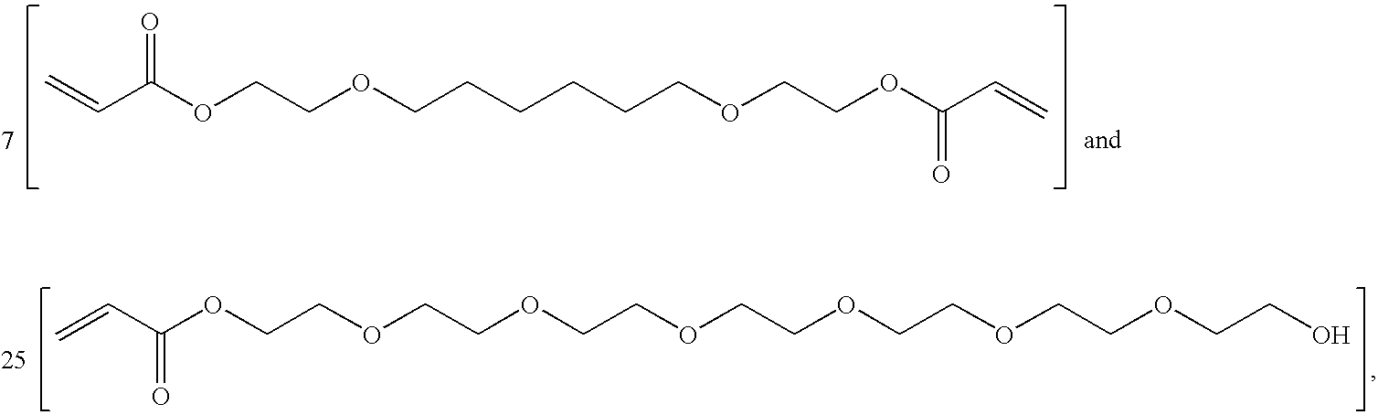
C=CC(OCCOCCCCCCOCCOC(C=C)=O)=O.C=CC(OCCOCCOCCOCCOCCOCCOCCO)=O
